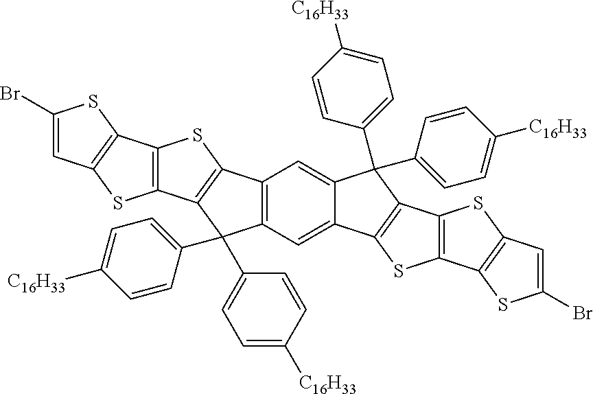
C12=C(C=C3C(=C1)C(C1=CC=C([C16H33])C=C1)(C1=CC=C([C16H33])C=C1)C1=C3SC3=C1SC1=C3SC(Br)=C1)C(C1=CC=C([C16H33])C=C1)(C1=CC=C([C16H33])C=C1)C1=C2SC2=C1SC1=C2SC(Br)=C1
